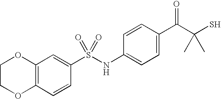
C1=C(C(C(S)(C)C)=O)C=CC(NS(=O)(=O)C2=CC3=C(C=C2)OCCO3)=C1
